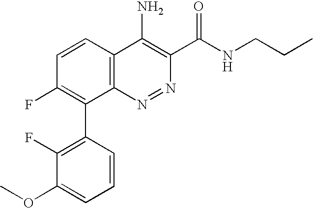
C1=CC(C2=C(F)C=CC3=C2N=NC(C(=O)NCCC)=C3N)=C(F)C(OC)=C1
